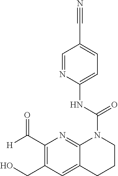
C1=C(NC(N2C3=NC(C([H])=O)=C(CO)C=C3CCC2)=O)N=CC(C#N)=C1
